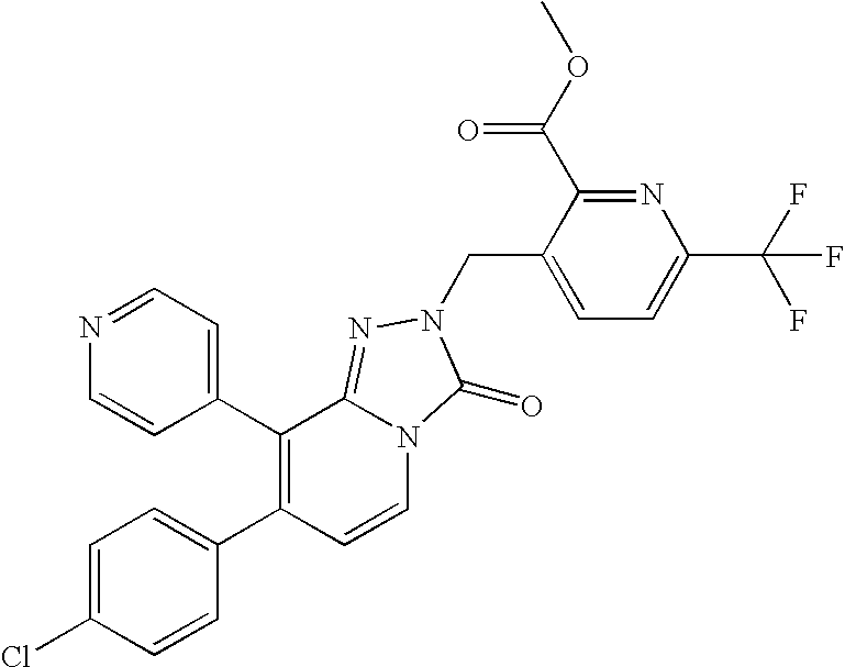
C1=C(Cl)C=CC(C2=C(C3=CC=NC=C3)C3=NN(CC4=CC=C(C(F)(F)F)N=C4C(OC)=O)C(=O)N3C=C2)=C1
